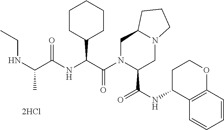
CCNC(C)C(NC(C(N1C(C(NC2C3=C(OCC2)C=CC=C3)=O)CN2C(C1)CCC2)=O)C1CCCCC1)=O
